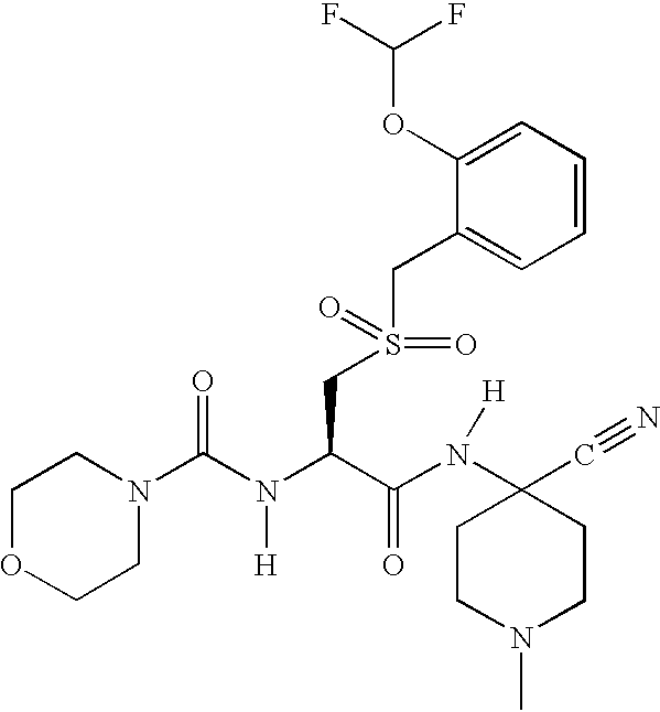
C1OCCN(C(N(C(C(N(C2(C#N)CCN(C)CC2)[H])=O)CS(=O)(=O)CC2=CC=CC=C2OC(F)F)[H])=O)C1
